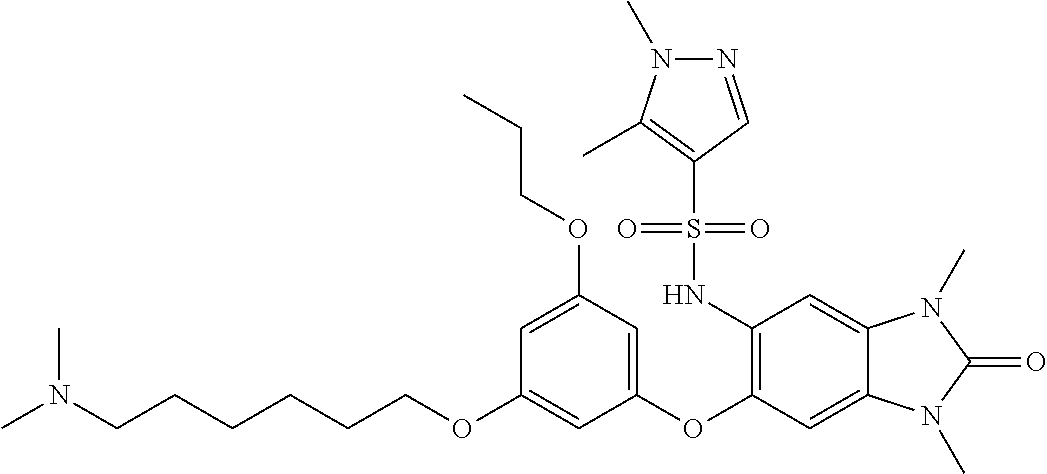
C(CCOC1=CC(OC2=C(NS(C3=C(C)N(C)N=C3)(=O)=O)C=C3C(=C2)N(C)C(=O)N3C)=CC(OCCC)=C1)CCCN(C)C
